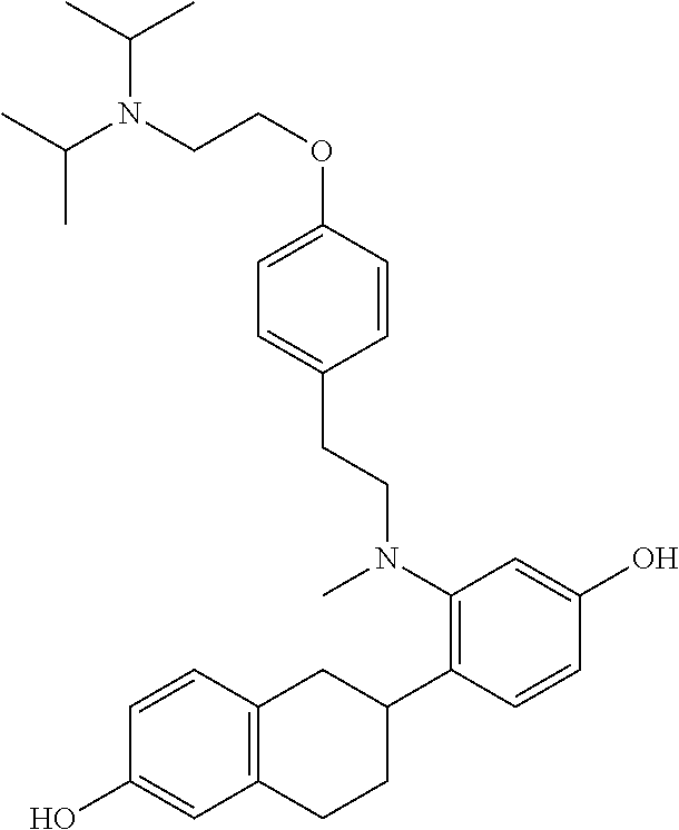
C(C1=CC=C(OCCN(C(C)C)C(C)C)C=C1)CN(C1=C(C2CC3=C(CC2)C=C(O)C=C3)C=CC(O)=C1)C
